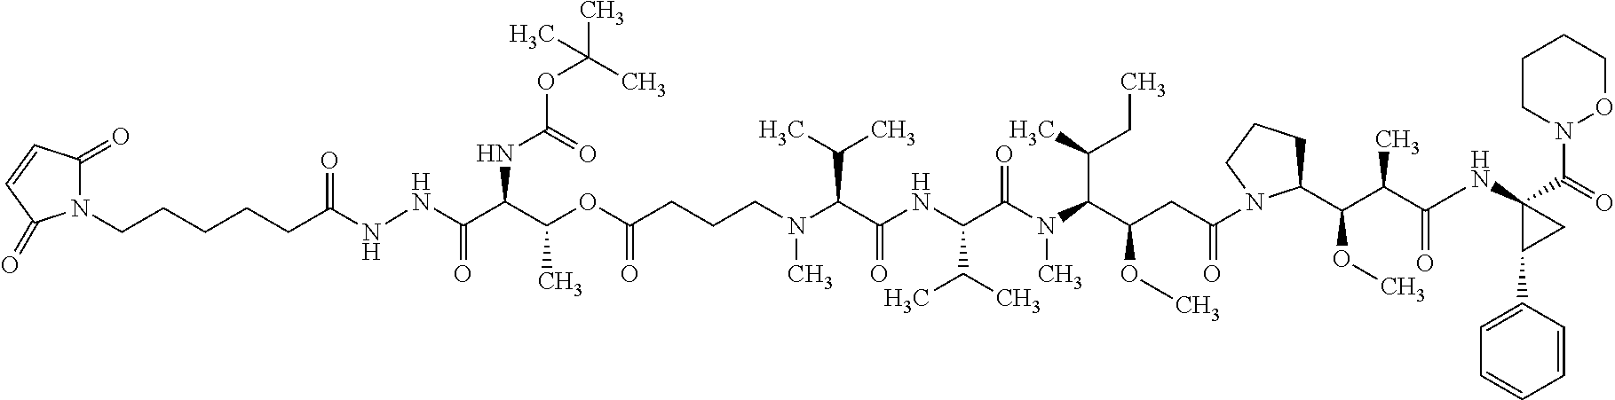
C(CN(C(C(NC(C(N(C(C(OC)CC(=O)N1CCCC1C(C(C(=O)NC1(C(=O)N2OCCCC2)C(C2=CC=CC=C2)C1)C)OC)C(C)CC)C)=O)C(C)C)=O)C(C)C)C)CC(OC(C(NC(OC(C)(C)C)=O)C(=O)NNC(CCCCCN1C(=O)C=CC1=O)=O)C)=O
